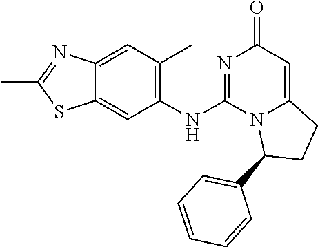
C1(NC2=NC(=O)C=C3N2C(C2=CC=CC=C2)CC3)=C(C)C=C2C(=C1)SC(C)=N2
